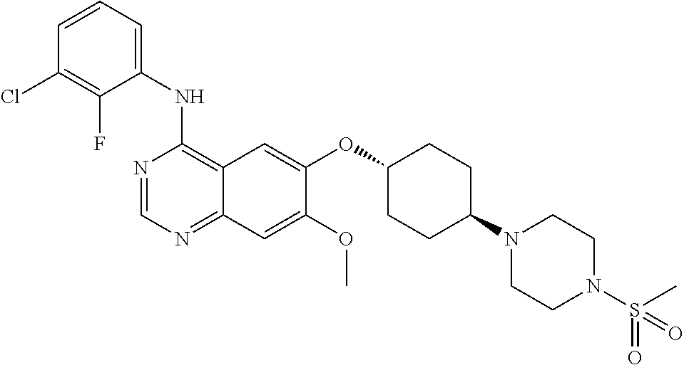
C1(NC2=C3C(=NC=N2)C=C(OC)C(OC2CCC(N4CCN(S(C)(=O)=O)CC4)CC2)=C3)=CC=CC(Cl)=C1F
